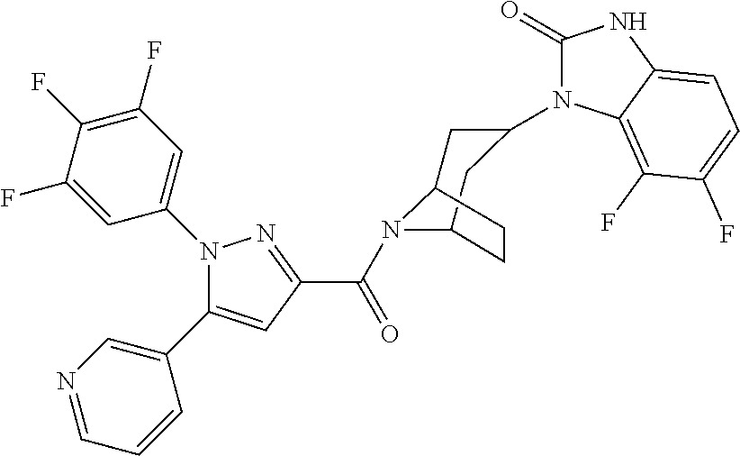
N1(C2=CC(F)=C(F)C(F)=C2)C(C2=CN=CC=C2)=CC(C(N2C3CC(N4C(=O)NC5=CC=C(F)C(F)=C45)CC2CC3)=O)=N1
